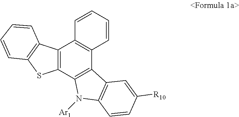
C12=C(C3=C(S1)C=CC=C3)C1=C(C3=C2N([Ar1])C2=C3C=C([R10])C=C2)C=CC=C1
